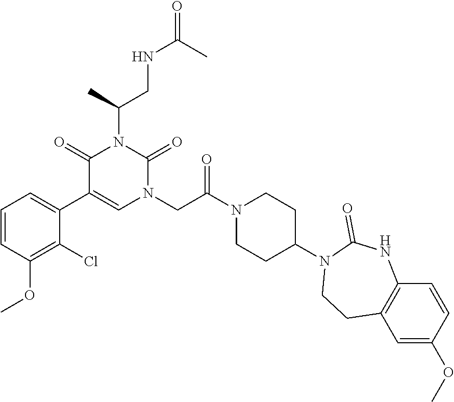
C1=CC(OC)=C(Cl)C(C2=CN(CC(N3CCC(N4CCC5=C(NC4=O)C=CC(OC)=C5)CC3)=O)C(=O)N(C(CNC(=O)C)C)C2=O)=C1
